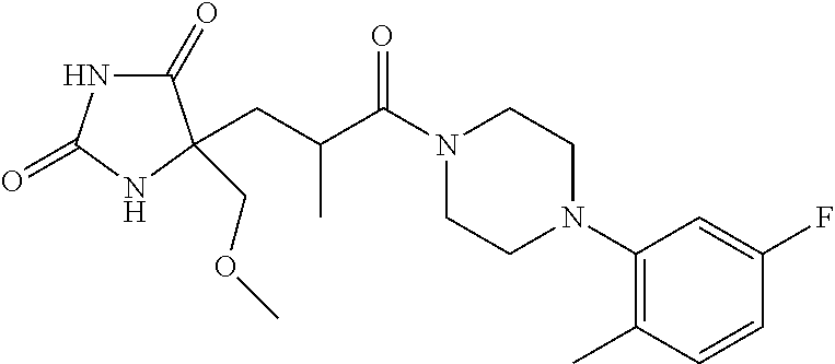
C1(=O)NC(=O)NC1(COC)CC(C)C(=O)N1CCN(C2=C(C)C=CC(F)=C2)CC1
